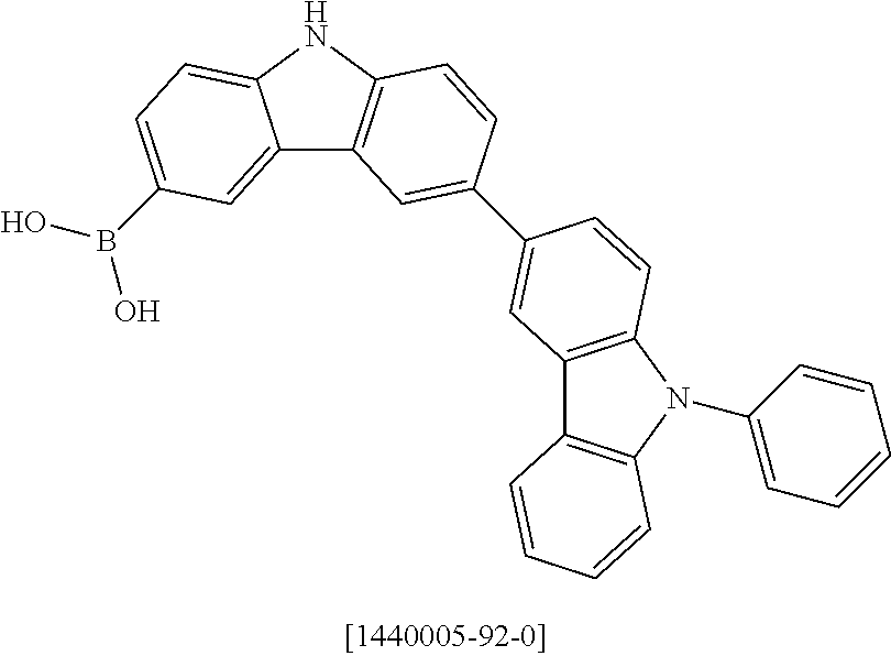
C12=CC(B(O)O)=CC=C1NC1=C2C=C(C2=CC3=C(N(C4=CC=CC=C4)C4=C3C=CC=C4)C=C2)C=C1
